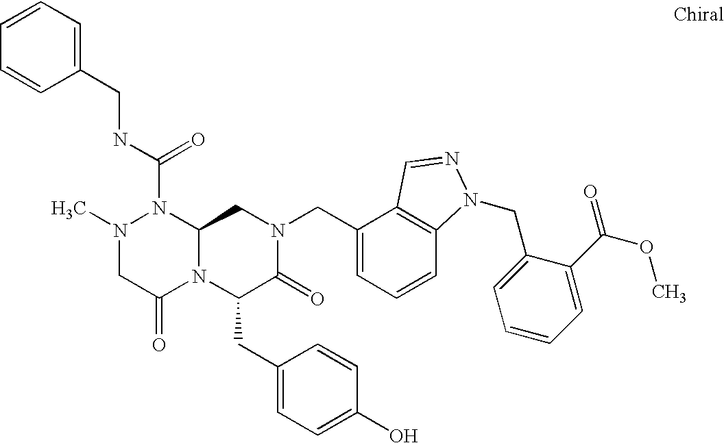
N(C(=O)N1N(C)CC(=O)N2C1CN(CC1=CC=CC3=C1C=NN3CC1=CC=CC=C1C(=O)OC)C(=O)C2CC1=CC=C(O)C=C1)CC1=CC=CC=C1
